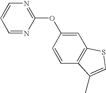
C1(OC2=CC3=C(C=C2)C(C)=CS3)=NC=CC=N1
